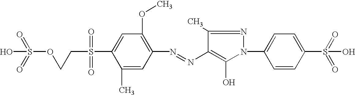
O=S(=O)(OCCS(=O)(=O)C1=CC(OC)=C(N=NC2=C(O)N(C3=CC=C(S(=O)(=O)O)C=C3)N=C2C)C=C1C)O
